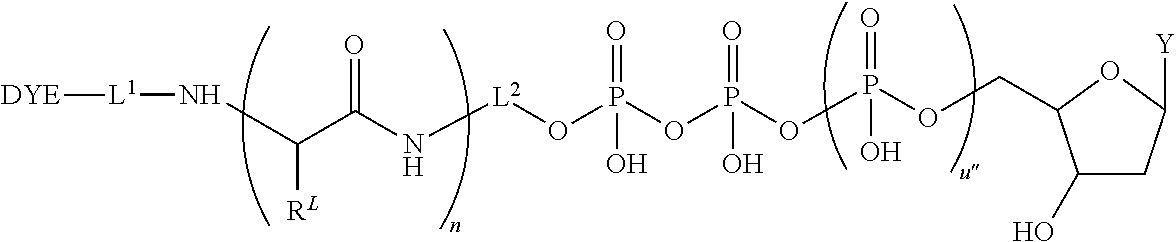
C1(O)CC([Y])OC1COP(OP(OP(O[L2]NC(=O)C(N[L1][DYE])[RL])(=O)O)(=O)O)(=O)O
